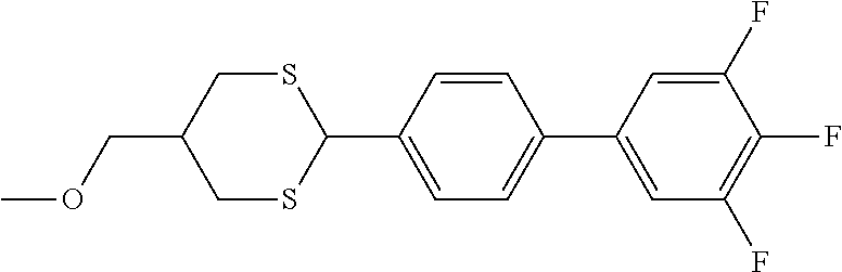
COCC1CSC(C2=CC=C(C3=CC(F)=C(F)C(F)=C3)C=C2)SC1
